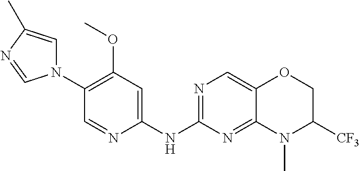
C1(N2C=C(C)N=C2)=C(OC)C=C(NC2=NC=C3C(=N2)N(C)C([CF3])CO3)N=C1
